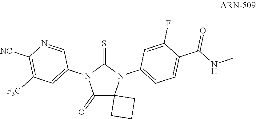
C1(=O)C2(N(C3=CC=C(C(=O)NC)C(F)=C3)C(=S)N1C1=CC([F3C])=C([NC])N=C1)CCC2
